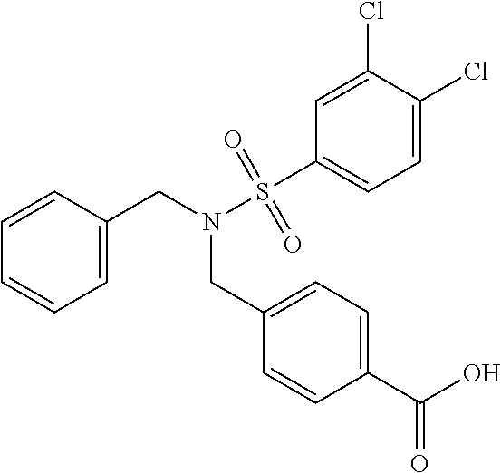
C1=C(CN(S(=O)(=O)C2=CC=C(Cl)C(Cl)=C2)CC2=CC=C(C(O)=O)C=C2)C=CC=C1
